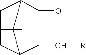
C1C2C(O)C(C[R])C3CC1C23C
